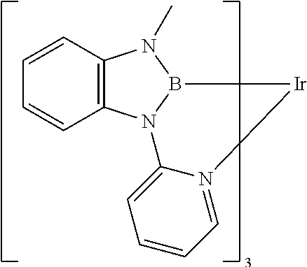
C1=CC2=C(C=C1)N1B(N2C)[Ir]N2=CC=CC=C12
